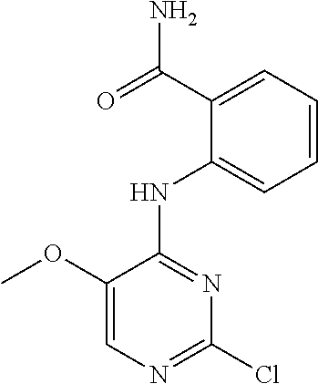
C1(OC)=CN=C(Cl)N=C1NC1=CC=CC=C1C(N)=O
